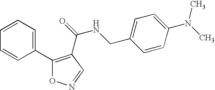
C1(C2=C(C(NCC3=CC=C(N(C)C)C=C3)=O)C=NO2)=CC=CC=C1
